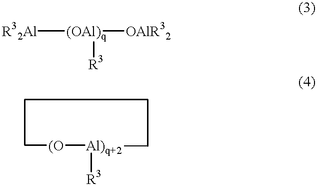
[R32Al][(OAl)q]([OAlR32])[R3].[(O]1[Al)q+2]([R3])CCCC1
